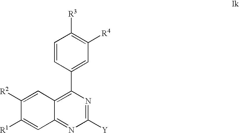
C1([Y])=NC(C2=CC([R4])=C([R3])C=C2)=C2C(=N1)C=C([R1])C([R2])=C2
